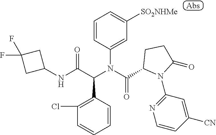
C1=CC(N(C(C2N(C3=NC=CC([CN])=C3)C(=O)CC2)=O)C(C(NC2CC(F)(F)C2)=O)C2=C(Cl)C=CC=C2)=CC([SO2NHMe])=C1
